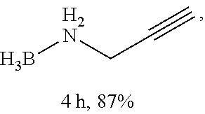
B[H2N]CC#C
